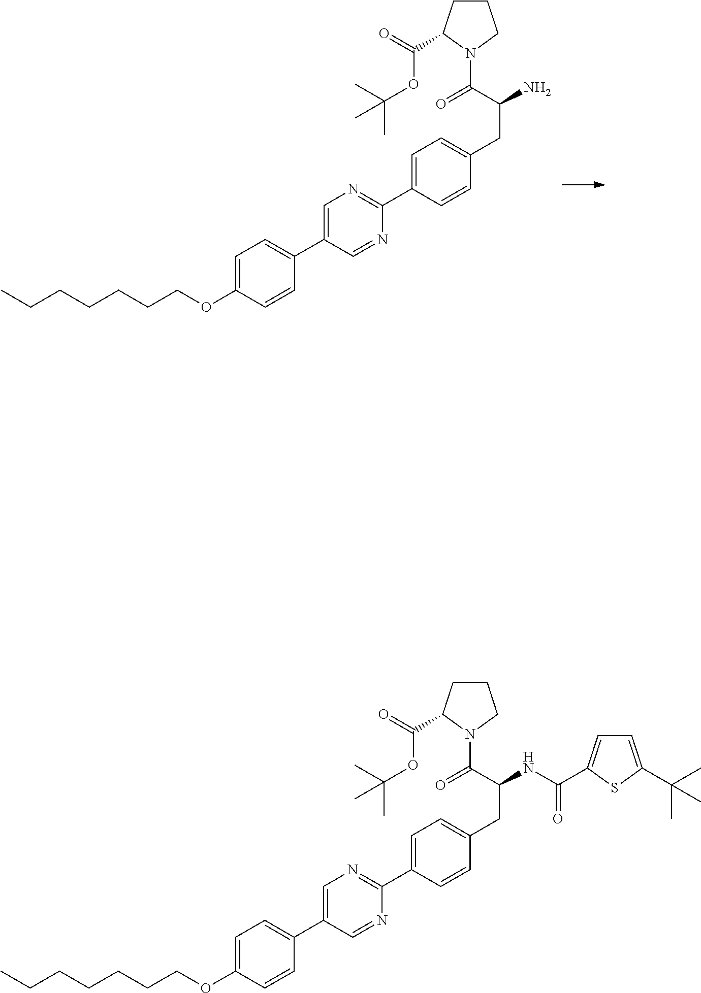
CCCCCCCOC1=CC=C(C2=CN=C(C3=CC=C(CC(N)C(=O)N4CCCC4C(=O)OC(C)(C)C)C=C3)N=C2)C=C1.CCCCCCCOC1=CC=C(C2=CN=C(C3=CC=C(CC(NC(=O)C4=CC=C(C(C)(C)C)S4)C(=O)N4CCCC4C(=O)OC(C)(C)C)C=C3)N=C2)C=C1
